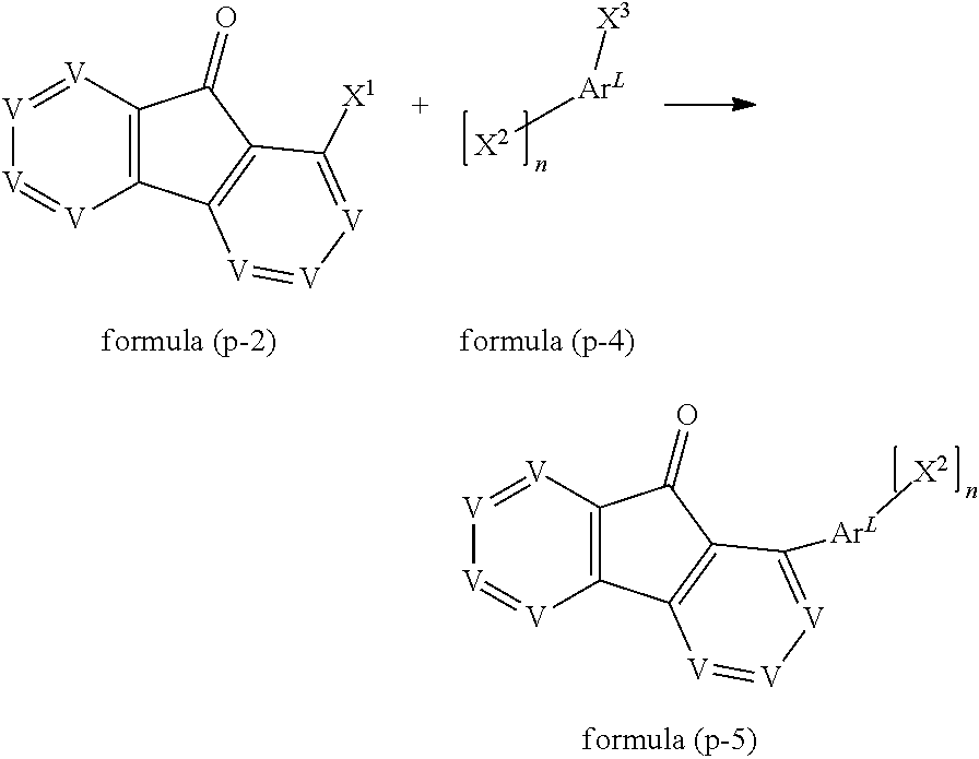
C1(=O)C2=C(C3=C1C([ArL][X2])=[V][V]=[V]3)[V]=[V][V]=[V]2.[X3][ArL][X2].C1(=O)C2=C(C3=C1C([X1])=[V][V]=[V]3)[V]=[V][V]=[V]2
